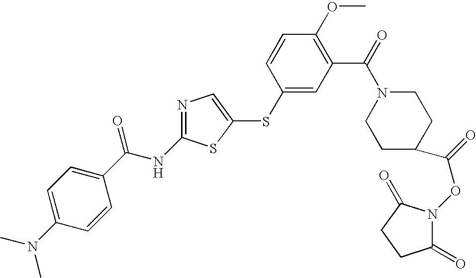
C1=C(N(C)C)C=CC(C(NC2=NC=C(SC3=CC(C(=O)N4CCC(C(=O)ON5C(=O)CCC5=O)CC4)=C(OC)C=C3)S2)=O)=C1
